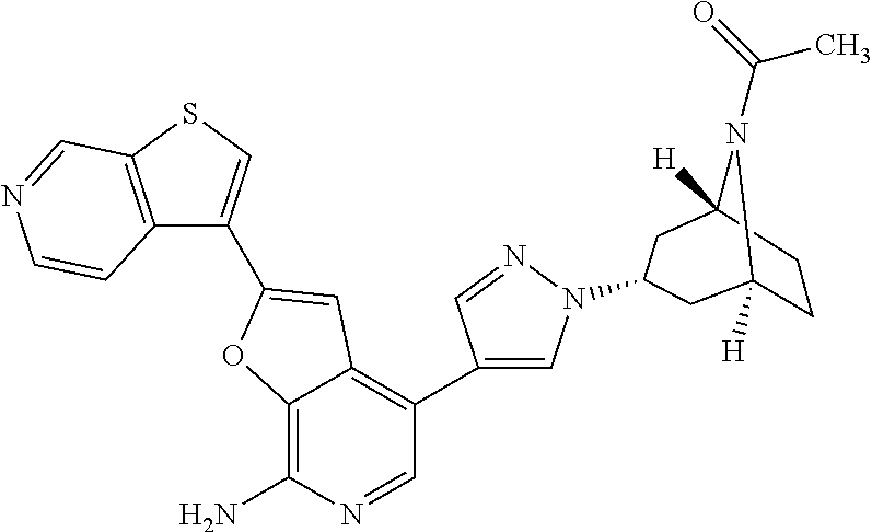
C12=C(N)N=CC(C3=CN(C4CC5([H])N(C(=O)C)C([H])(CC5)C4)N=C3)=C1C=C(C1=CSC3=C1C=CN=C3)O2
